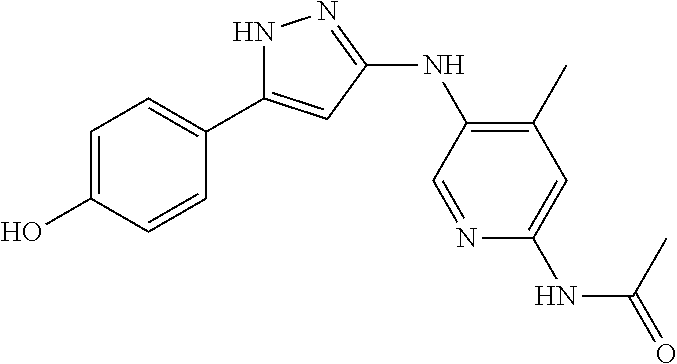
N1C(C2=CC=C(O)C=C2)=CC(NC2=C(C)C=C(NC(=O)C)N=C2)=N1
